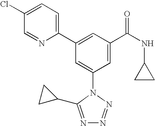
C1(C2=CC(C(NC3CC3)=O)=CC(N3C(C4CC4)=NN=N3)=C2)=CC=C(Cl)C=N1
